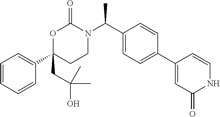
C1=CC=CC(C2(CC(C)(C)O)CCN(C(C3=CC=C(C4=CC(=O)NC=C4)C=C3)C)C(=O)O2)=C1
